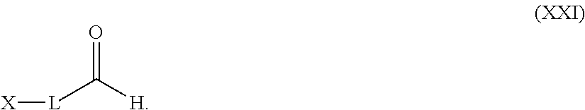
[L](C([H])=O)[X]
